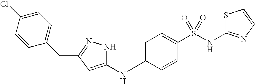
C1=C(Cl)C=CC(CC2=NNC(NC3=CC=C(S(NC4=NC=CS4)(=O)=O)C=C3)=C2)=C1
